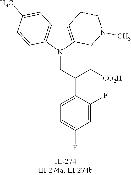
N1(CC(C2=CC=C(F)C=C2F)C[CO2H])C2=C(C3=C1C=CC(C)=C3)CCN(C)C2
